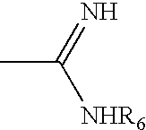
CC(=N)[NHR6]
